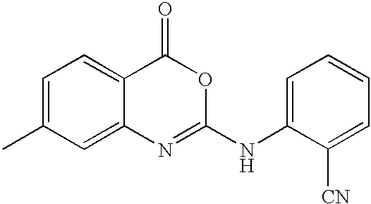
C1=C(C)C=C2C(=C1)C(=O)OC(NC1=CC=CC=C1[CN])=N2
